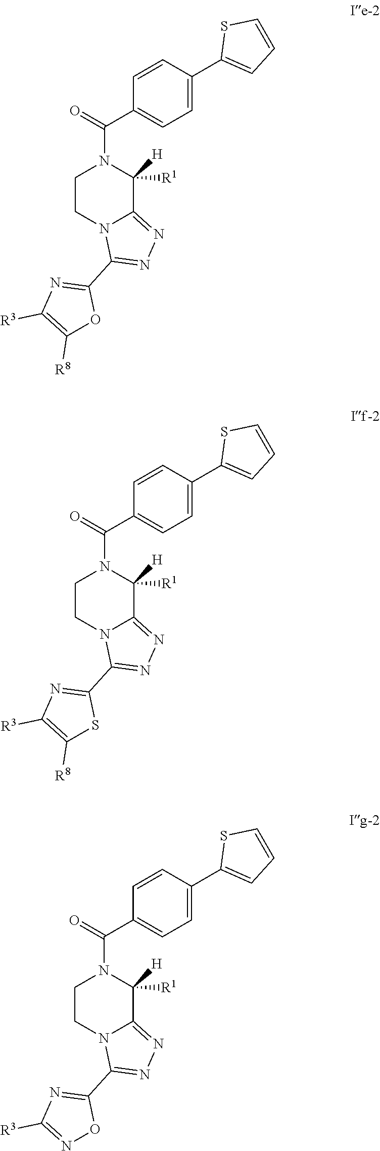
C1(C2=CC=C(C(=O)N3CCN4C(=NN=C4C4=NC([R3])=C([R8])O4)C3([H])[R1])C=C2)=CC=CS1.C1(C2=CC=C(C(=O)N3CCN4C(=NN=C4C4=NC([R3])=C([R8])S4)C3([H])[R1])C=C2)=CC=CS1.C1(C2=CC=C(C(=O)N3CCN4C(=NN=C4C4=NC([R3])=NO4)C3([H])[R1])C=C2)=CC=CS1
